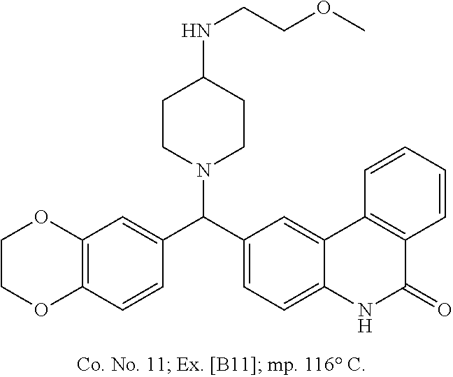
C1OC2=C(C=CC(C(C3=CC=C4C(=C3)C3=C(C=CC=C3)C(=O)N4)N3CCC(NCCOC)CC3)=C2)OC1
